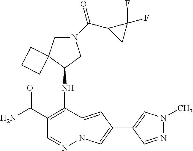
N1(C(C2CC2(F)F)=O)CC2(C(NC3=C(C(N)=O)C=NN4C3=CC(C3=CN(C)N=C3)=C4)C1)CCC2
